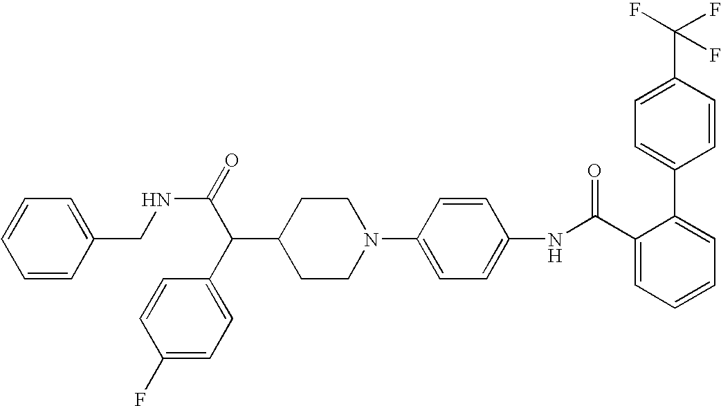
C1=CC(C2=CC=CC=C2C(NC2=CC=C(N3CCC(C(C4=CC=C(F)C=C4)C(NCC4=CC=CC=C4)=O)CC3)C=C2)=O)=CC=C1C(F)(F)F
